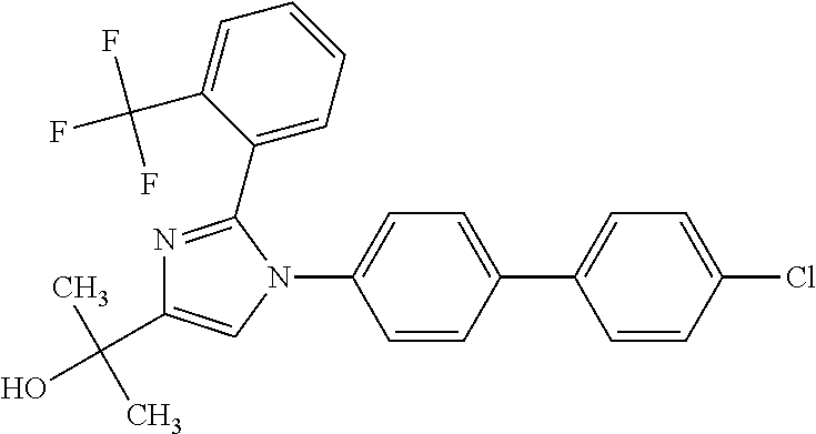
C1=C(C2=CC=C(N3C(C4=CC=CC=C4C(F)(F)F)=NC(C(C)(C)O)=C3)C=C2)C=CC(Cl)=C1
